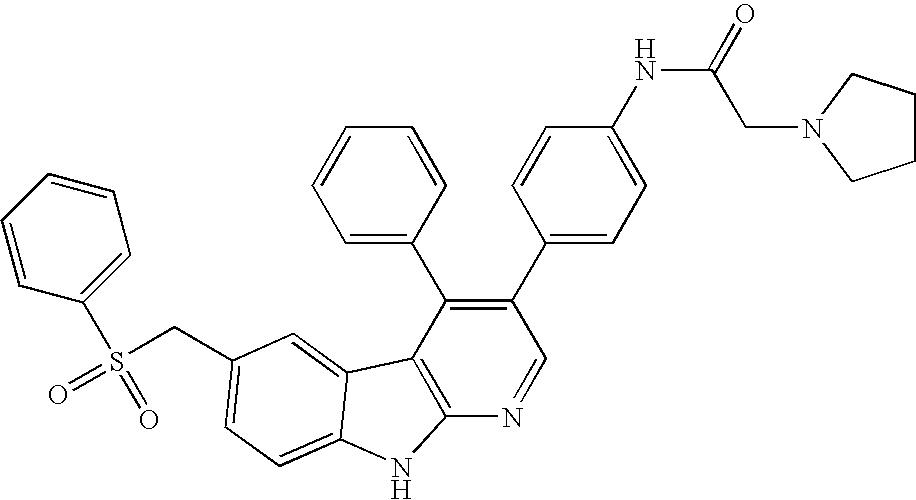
C(C1=CC=C2C(=C1)C1=C(N=CC(C3=CC=C(NC(=O)CN4CCCC4)C=C3)=C1C1=CC=CC=C1)N2)S(=O)(C1=CC=CC=C1)=O
